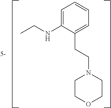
C1=C(CCN2CCOCC2)C(NCC)=CC=C1
